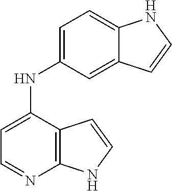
C1=C(NC2=CC=C3C(=C2)C=CN3)C2=C(N=C1)NC=C2
